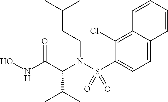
ONC(C(N(S(=O)(=O)C1=CC=C2C(=C1Cl)C=CC=C2)CCC(C)C)C(C)C)=O
